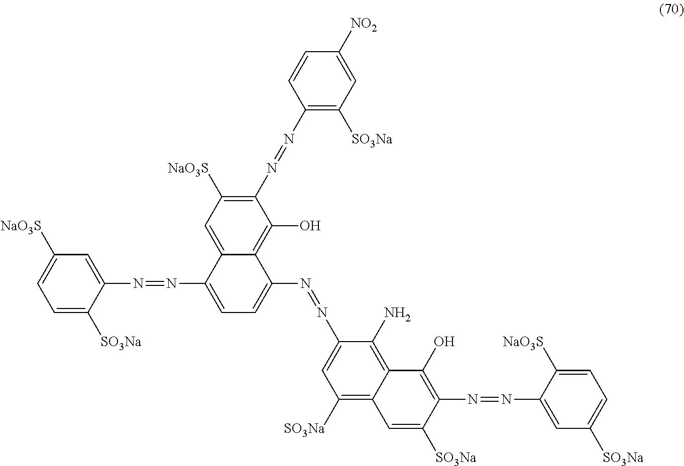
C1=C([SO3Na])C(N=NC2=CC=C(N=NC3=CC([SO3Na])=C4C(=C3N)C(O)=C(N=NC3=CC([SO3Na])=CC=C3[NaO3S])C([SO3Na])=C4)C3=C(O)C(N=NC4=C([SO3Na])C=C([NO2])C=C4)=C([NaO3S])C=C23)=CC([NaO3S])=C1
